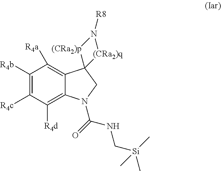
C1([R4b])=C([R4c])C([R4d])=C2C(=C1[R4a])C1(CN2C(=O)NC[Si](C)(C)C)[(CRa2)p]N([R8])[(CRa2)q]1
